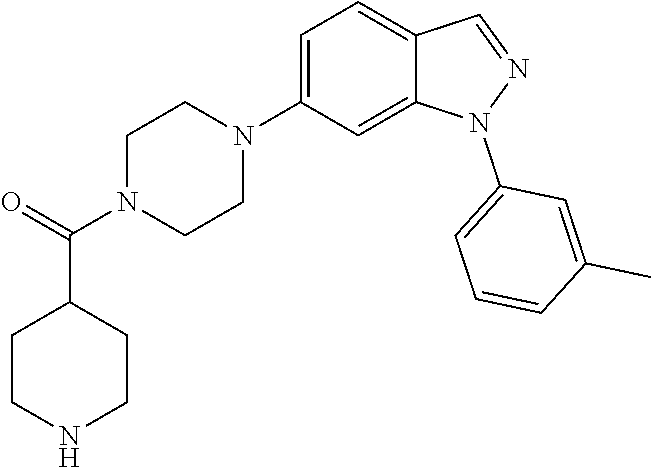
C1N(C(=O)C2CCNCC2)CCN(C2=CC=C3C(=C2)N(C2=CC=CC(C)=C2)N=C3)C1
